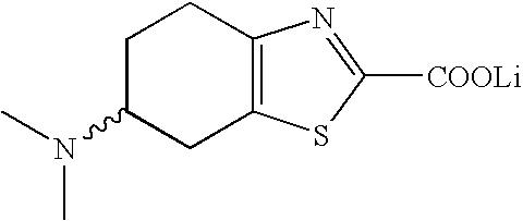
C1C(N(C)C)CC2=C(C1)N=C([COOLi])S2
